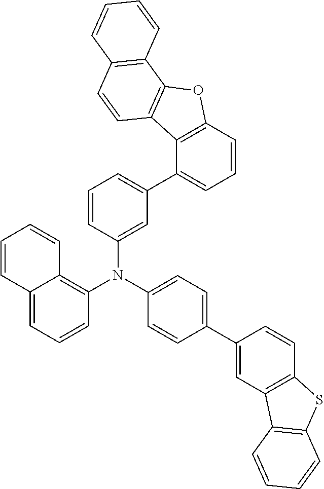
C1=CC(N(C2=C3C(=CC=C2)C=CC=C3)C2=CC=C(C3=CC4=C(C=C3)SC3=C4C=CC=C3)C=C2)=CC(C2=CC=CC3=C2C2=C(O3)C3=C(C=C2)C=CC=C3)=C1
